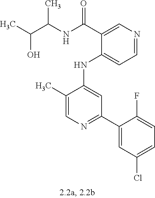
C1(NC2=CC(C3=CC(Cl)=CC=C3F)=NC=C2C)=CC=NC=C1C(NC(C(C)O)C)=O
